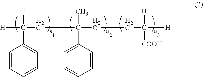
C1=CC=CC=C1C([H])([H])CC(CCC([H])([H])[COOH])(C)C1=CC=CC=C1
